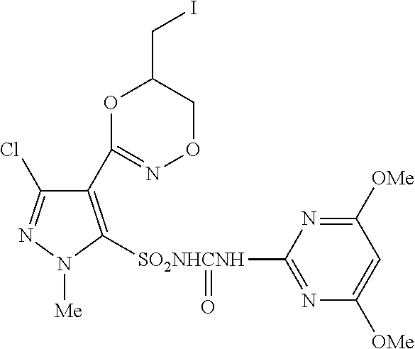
C1(C2=NOCC(CI)O2)=C([SO2NHCNH](C2=NC([OMe])=CC([OMe])=N2)=O)N([Me])N=C1Cl
